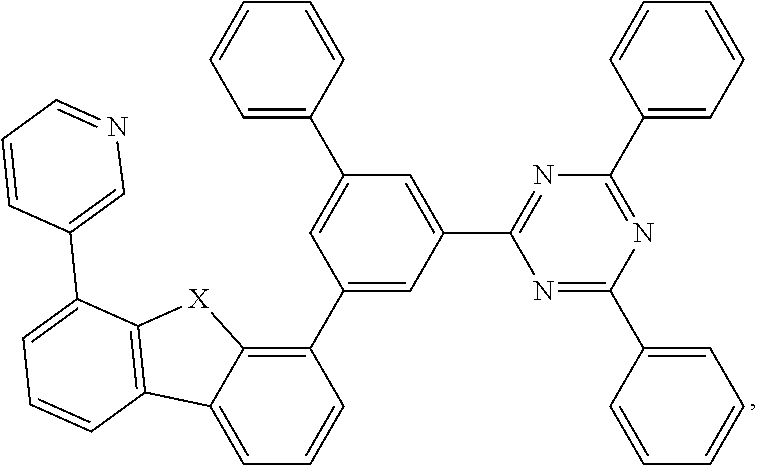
C1=C(C2=CC(C3=C4C(=CC=C3)C3=C([X]4)C(C4=CN=CC=C4)=CC=C3)=CC(C3=NC(C4=CC=CC=C4)=NC(C4=CC=CC=C4)=N3)=C2)C=CC=C1
